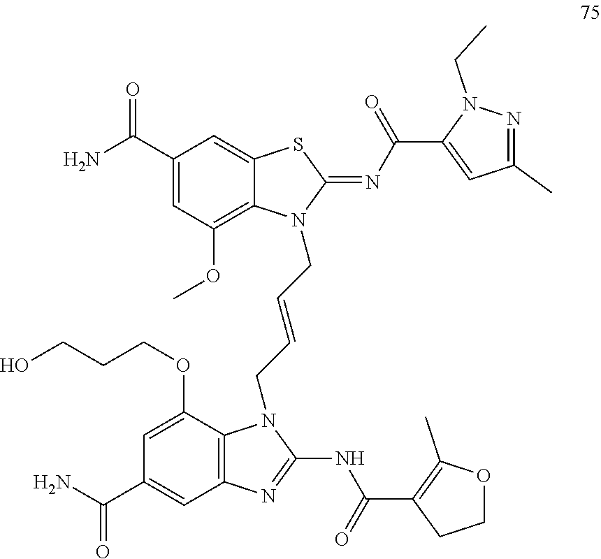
C1(C(N)=O)=CC(OC)=C2C(=C1)SC(=NC(C1=CC(C)=NN1CC)=O)N2CC=CCN1C2=C(C=C(C(N)=O)C=C2OCCCO)N=C1NC(C1=C(C)OCC1)=O
